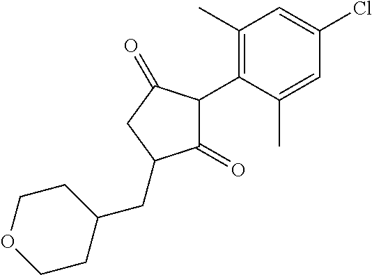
C1(=O)C(C2=C(C)C=C(Cl)C=C2C)C(=O)CC1CC1CCOCC1
